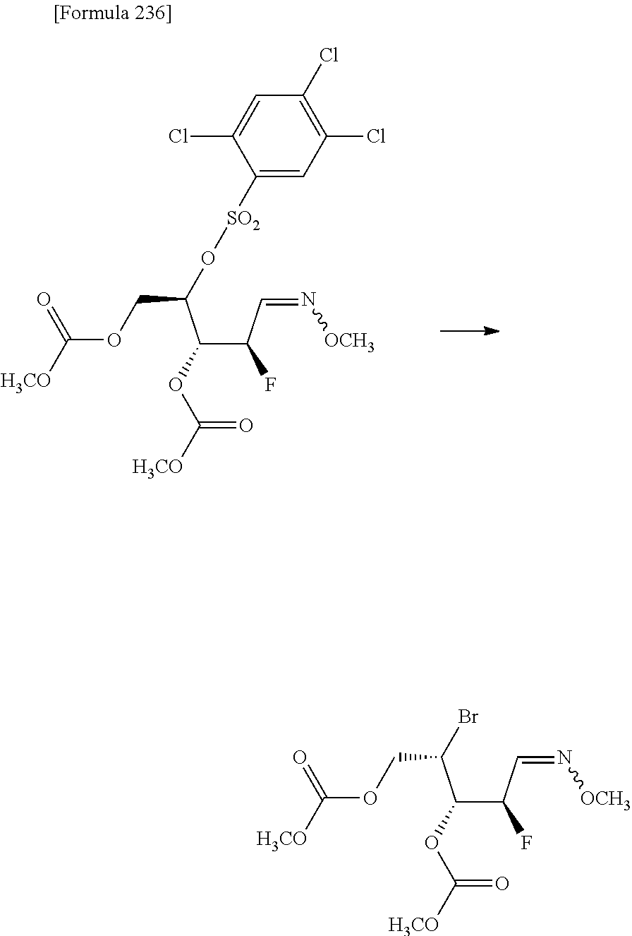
C([H3CO])(OCC(C(C(C=N[OCH3])F)OC([H3CO])=O)O[SO2]C1=CC(Cl)=C(Cl)C=C1Cl)=O.O=C([H3CO])OCC(C(C(C=N[OCH3])F)OC([H3CO])=O)Br
